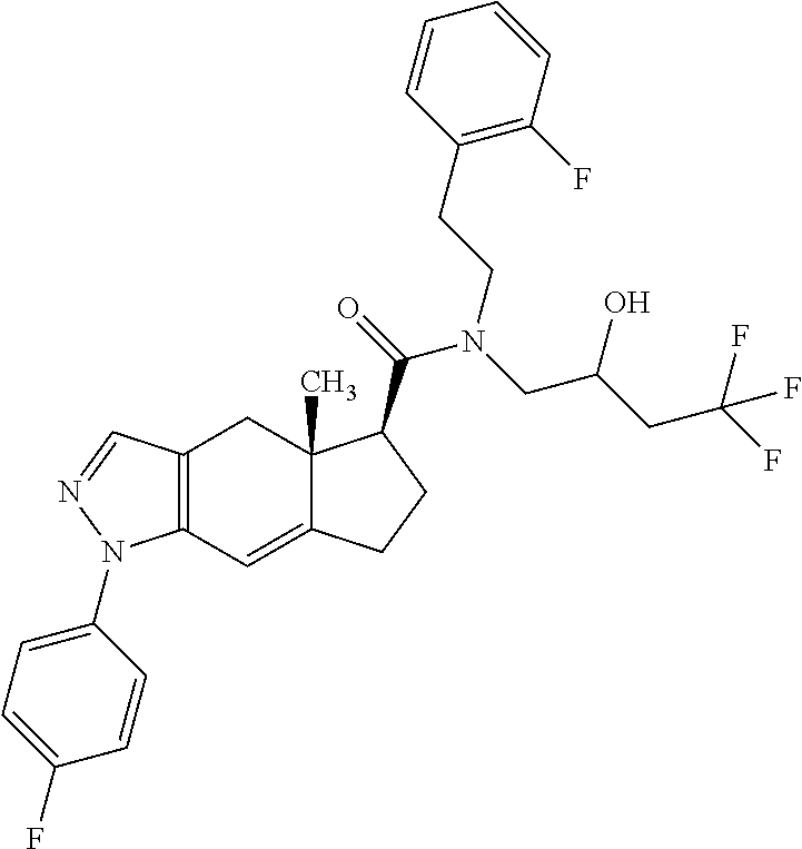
C12=C(C=C3C(C)(C1)C(C(=O)N(CC(CC(F)(F)F)O)CCC1=C(F)C=CC=C1)CC3)N(C1=CC=C(F)C=C1)N=C2
